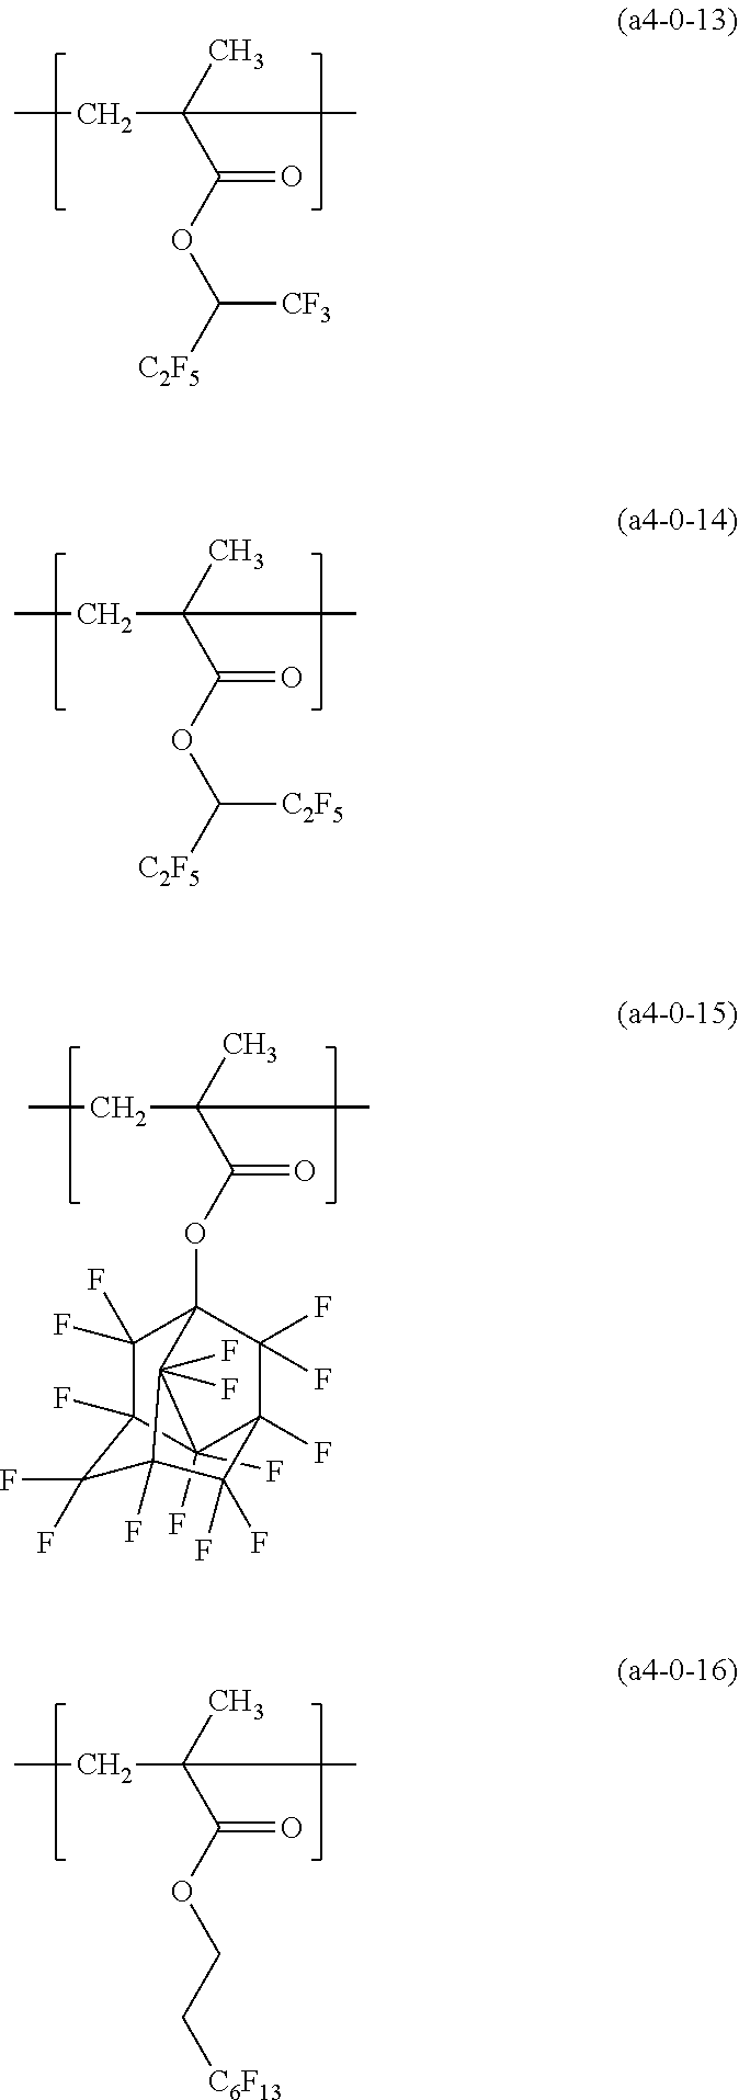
CCC(C(OC([C2F5])[CF3])=O)(C)C.CCC(C(OC([C2F5])[C2F5])=O)(C)C.CCC(C(OC12C(F)(F)C3(F)C4(F)(F)C1(F)(F)C(F)(C3(F)F)C(F)(F)C4(F)C2(F)F)=O)(C)C.CCC(C(OCC[C6F13])=O)(C)C
